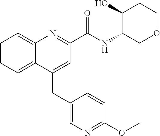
C(C1=CC(C(NC2COCCC2O)=O)=NC2=CC=CC=C12)C1=CN=C(OC)C=C1
